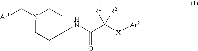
N1(C[Ar1])CCC(NC(C([X][Ar2])([R2])[R1])=O)CC1
